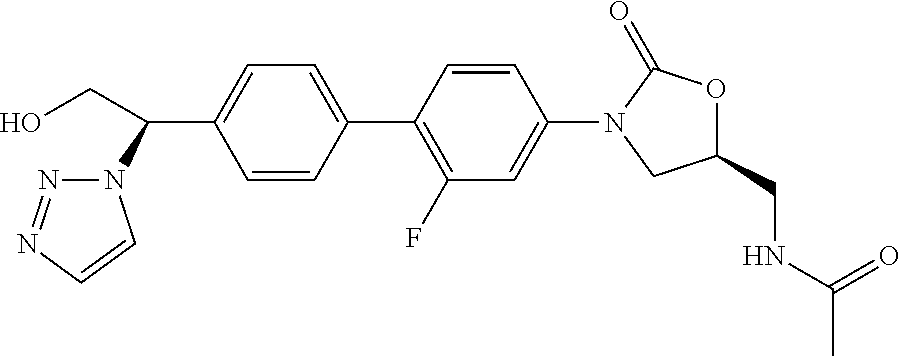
C1=CC(C2=C(F)C=C(N3CC(CNC(C)=O)OC3=O)C=C2)=CC=C1C(N1N=NC=C1)CO
